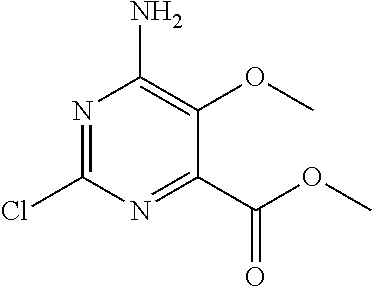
N1=C(Cl)N=C(C(=O)OC)C(OC)=C1N
